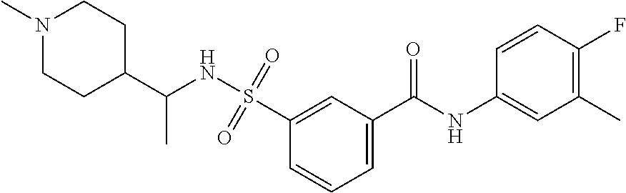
C1=C(C(NC2=CC(C)=C(F)C=C2)=O)C=C(S(=O)(=O)NC(C2CCN(C)CC2)C)C=C1
